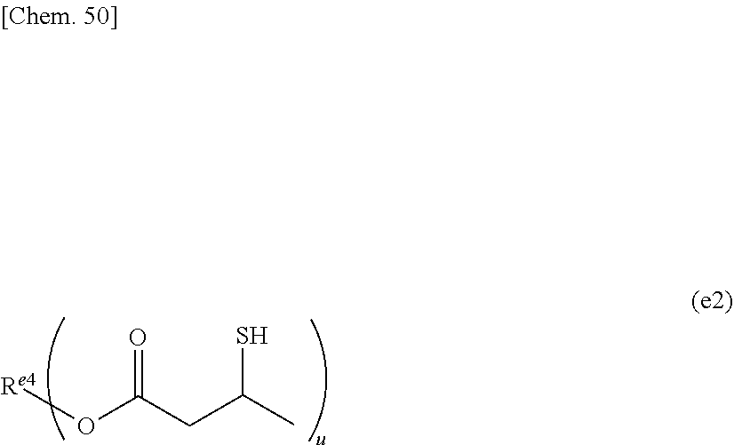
[Re4]OC(CC(C)S)=O
